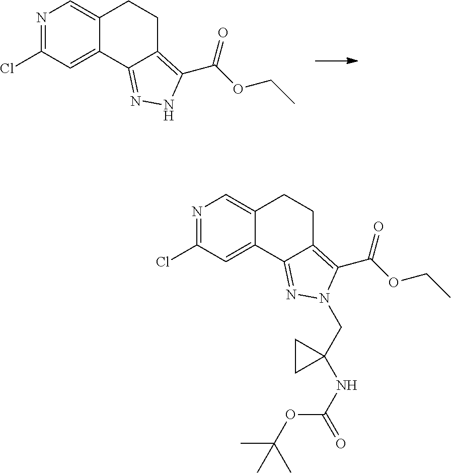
N1=C(Cl)C=C2C(=C1)CCC1=C(C(OCC)=O)NN=C21.N1=C(Cl)C=C2C(=C1)CCC1=C(C(OCC)=O)N(CC3(NC(=O)OC(C)(C)C)CC3)N=C21
